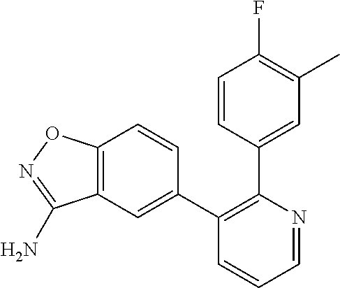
C1=CC(C2=C(C3=CC4=C(C=C3)ON=C4N)C=CC=N2)=CC(C)=C1F
